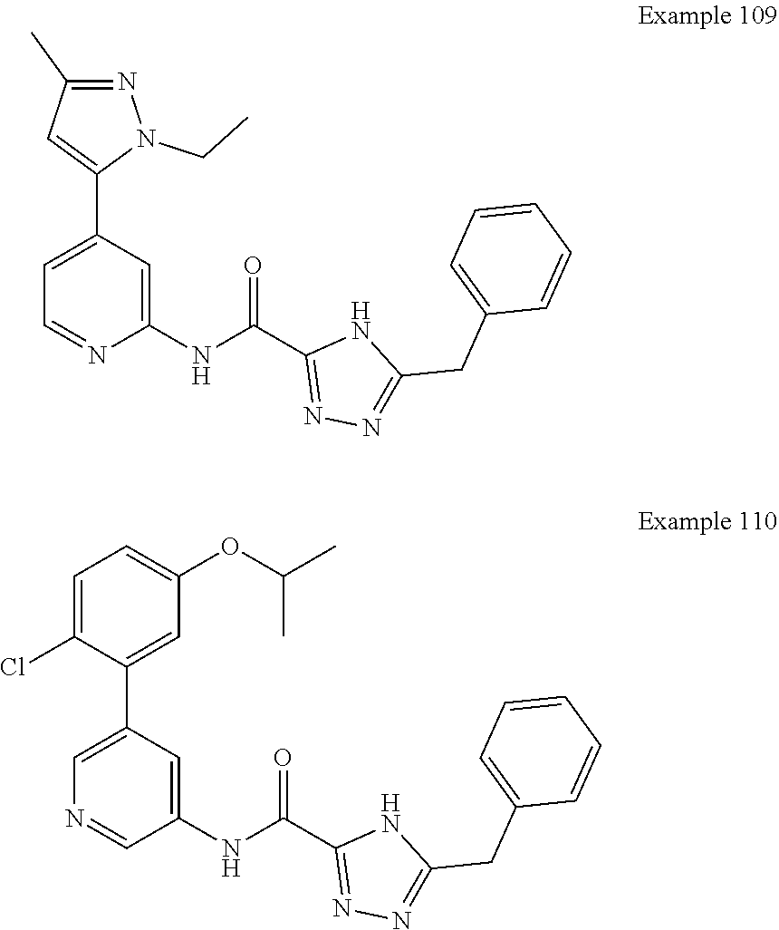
C(OC1=CC=C(Cl)C(C2=CN=CC(NC(C3=NN=C(CC4=CC=CC=C4)N3)=O)=C2)=C1)(C)C.C1(C2=CC=NC(NC(C3=NN=C(CC4=CC=CC=C4)N3)=O)=C2)=CC(C)=NN1CC
